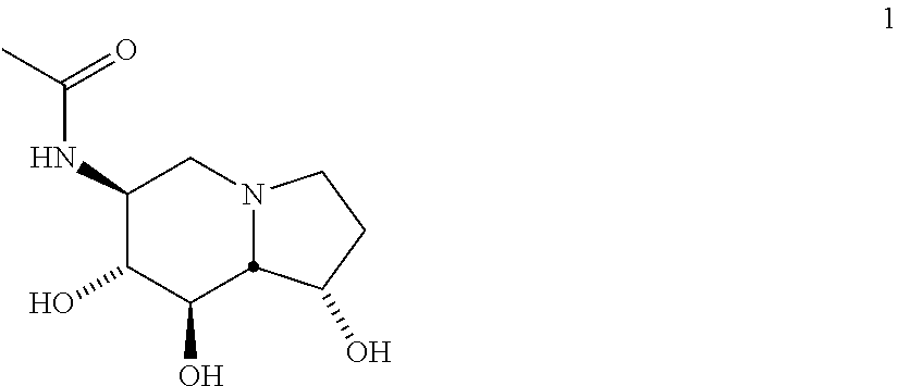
C1(NC(C)=O)C(O)C(O)C2N(C1)CCC2O
